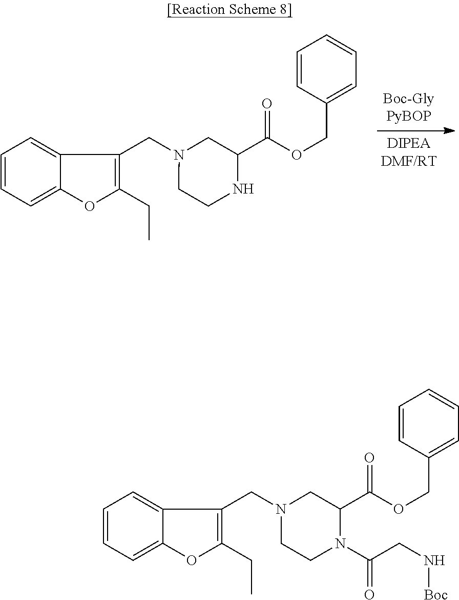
C1=CC=C2C(=C1)C(CN1CCNC(C(OCC3=CC=CC=C3)=O)C1)=C(CC)O2.C1=CC=C2C(=C1)C(CN1CCN(C(CN[Boc])=O)C(C(OCC3=CC=CC=C3)=O)C1)=C(CC)O2
